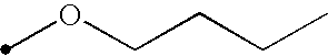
O(CCCC)C
